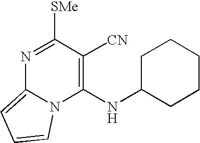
N1=C([SMe])C([CN])=C(NC2CCCCC2)N2C1=CC=C2
